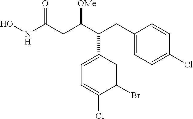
ONC(CC(C(CC1=CC=C(Cl)C=C1)C1=CC=C(Cl)C(Br)=C1)[OMe])=O
